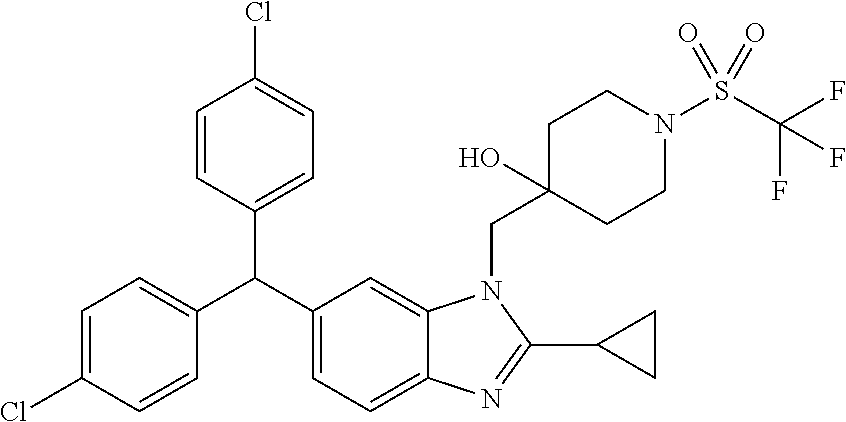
C1(C(C2=CC=C3C(=C2)N(CC2(O)CCN(S(C(F)(F)F)(=O)=O)CC2)C(C2CC2)=N3)C2=CC=C(Cl)C=C2)=CC=C(Cl)C=C1
